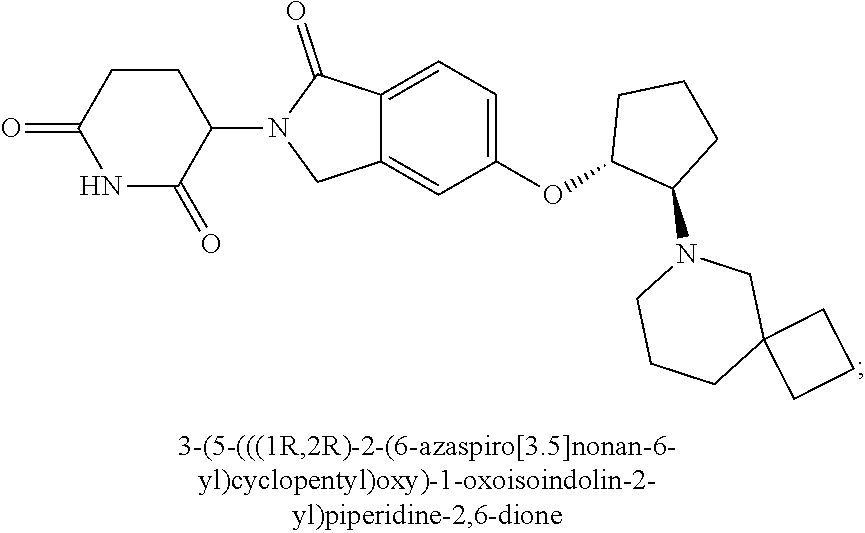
C1(OC2C(N3CCCC4(C3)CCC4)CCC2)=CC=C2C(=C1)CN(C1CCC(=O)NC1=O)C2=O
